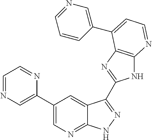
C1(C2=CN=C3C(=C2)C(C2=NC4=C(N2)N=CC=C4C2=CN=CC=C2)=NN3)=CN=CC=N1
